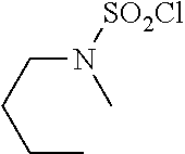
[SO2Cl]N(C)CCCC
